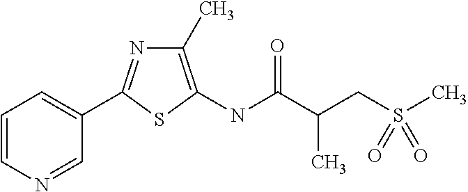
C1=CC=C(C2=NC(C)=C(NC(=O)C(CS(C)(=O)=O)C)S2)C=N1
